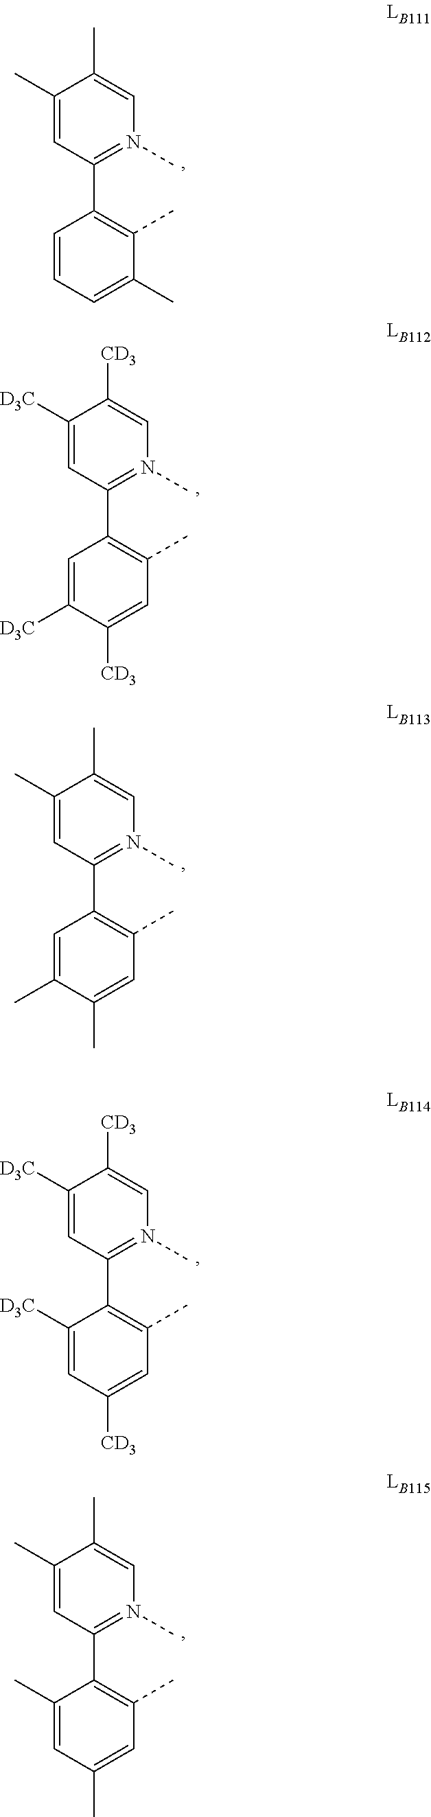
C1([D3C])=CC(C2=C(C)C=C([CD3])C([D3C])=C2)=N(C)C=C1[CD3].C1(C)=CC(C2=C(C)C=C(C)C(C)=C2)=N(C)C=C1C.C1(C)=CC(C2=C(C)C(C)=CC=C2)=N(C)C=C1C.C1([D3C])=CC(C2=C(C)C=C([CD3])C=C2[D3C])=N(C)C=C1[CD3].C1(C)=CC(C2=C(C)C=C(C)C=C2C)=N(C)C=C1C
